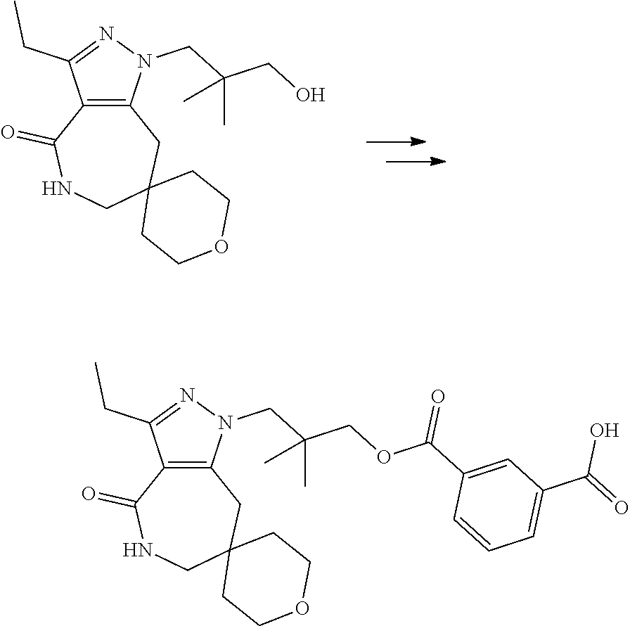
C12=C(N(CC(CO)(C)C)N=C1CC)CC1(CNC2=O)CCOCC1.C12=C(N(CC(COC(C3=CC(C(=O)O)=CC=C3)=O)(C)C)N=C1CC)CC1(CNC2=O)CCOCC1
